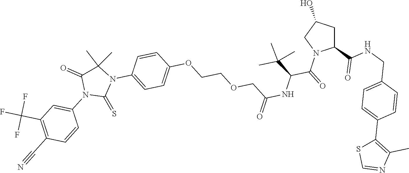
C1C(C(=O)NCC2=CC=C(C3=C(C)N=CS3)C=C2)N(C(=O)C(C(C)(C)C)NC(COCCOC2=CC=C(N3C(C)(C)C(=O)N(C4=CC(C(F)(F)F)=C(C#N)C=C4)C3=S)C=C2)=O)CC1O
